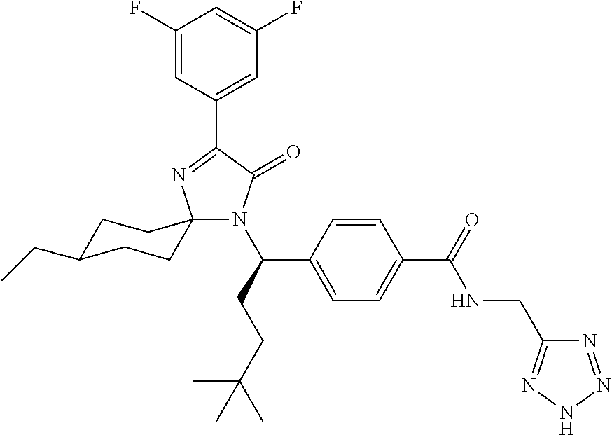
N1(C(CCC(C)(C)C)C2=CC=C(C(=O)NCC3=NNN=N3)C=C2)C(=O)C(C2=CC(F)=CC(F)=C2)=NC12CCC(CC)CC2
